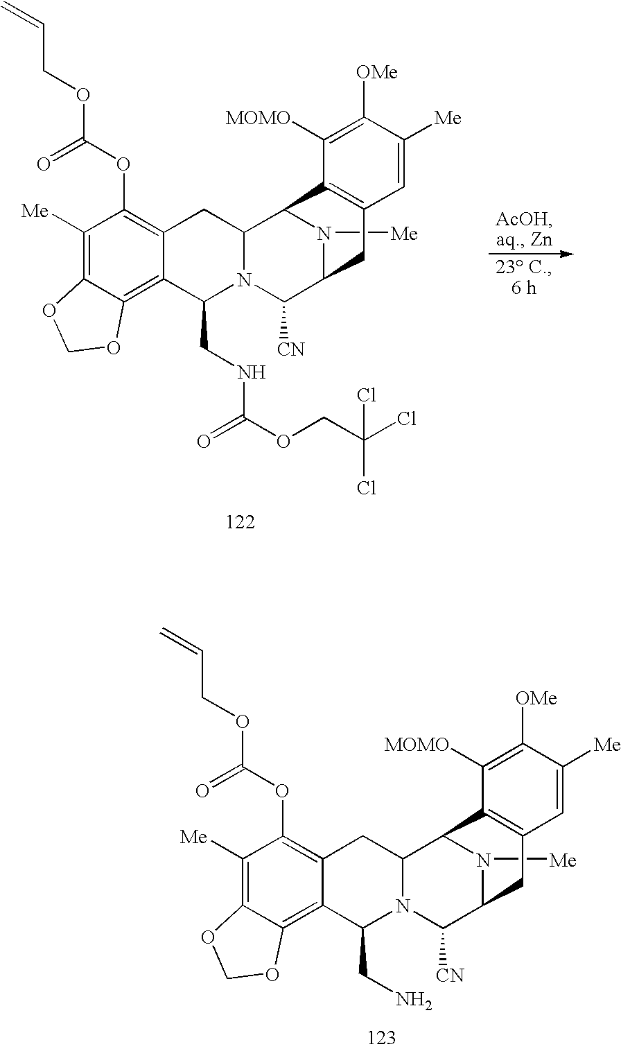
C1([Me])=C2C(=C3C(=C1OC(=O)OCC=C)CC1N(C3CNC(=O)OCC(Cl)(Cl)Cl)C([CN])C3N([Me])C1C1=C(C3)C=C([Me])C([OMe])=C1[MOMO])OCO2.C1([Me])=C2C(=C3C(=C1OC(=O)OCC=C)CC1N(C3CN)C([CN])C3N([Me])C1C1=C(C3)C=C([Me])C([OMe])=C1[MOMO])OCO2
